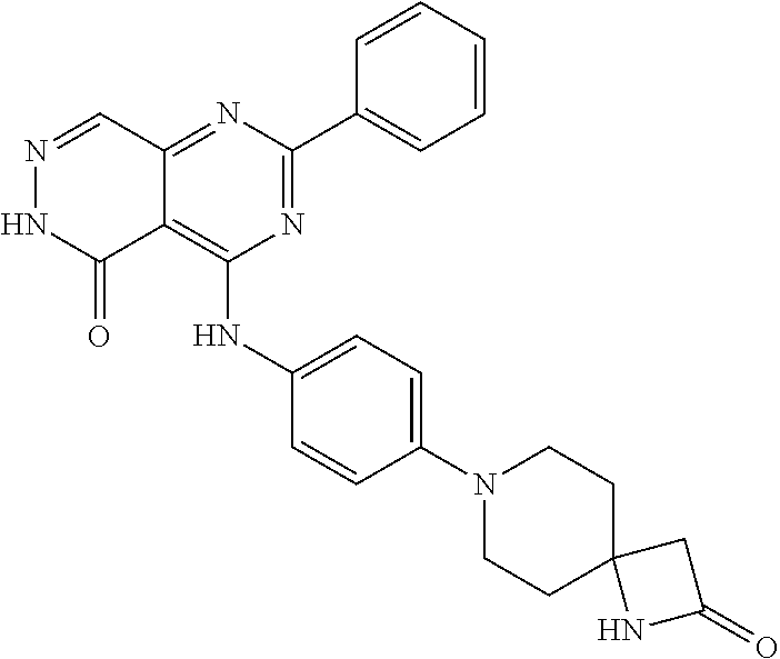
N1=CC2=NC(C3=CC=CC=C3)=NC(NC3=CC=C(N4CCC5(CC4)NC(=O)C5)C=C3)=C2C(=O)N1
